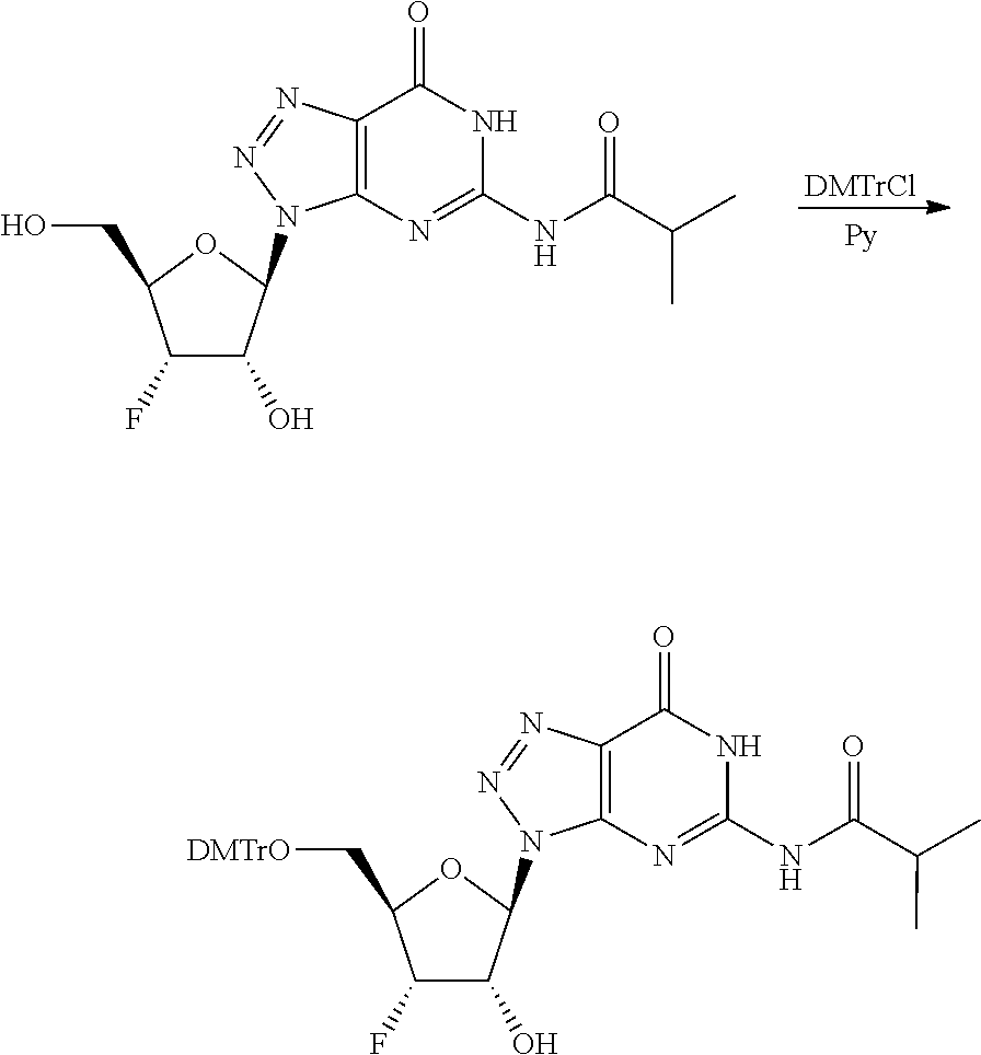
C1(F)C(O)C(N2N=NC3=C2N=C(NC(C(C)C)=O)NC3=O)OC1C[DMTrO].C1(F)C(O)C(N2N=NC3=C2N=C(NC(C(C)C)=O)NC3=O)OC1CO.[DMTrCl]
